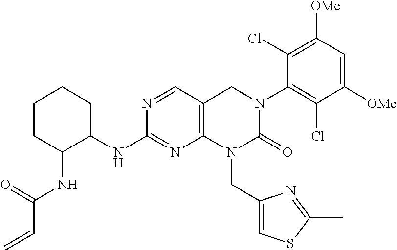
N(C1=NC2=C(C=N1)CN(C1=C(Cl)C([OMe])=CC([OMe])=C1Cl)C(=O)N2CC1=CSC(C)=N1)C1CCCCC1NC(C=C)=O
